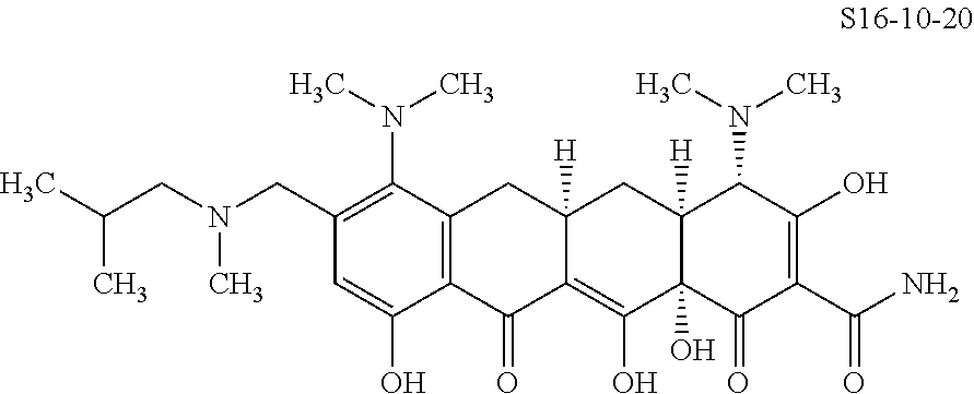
C12=C(C(=O)C3=C(O)C4(O)C([H])(CC3([H])C1)C(N(C)C)C(O)=C(C(N)=O)C4=O)C(O)=CC(CN(CC(C)C)C)=C2N(C)C
